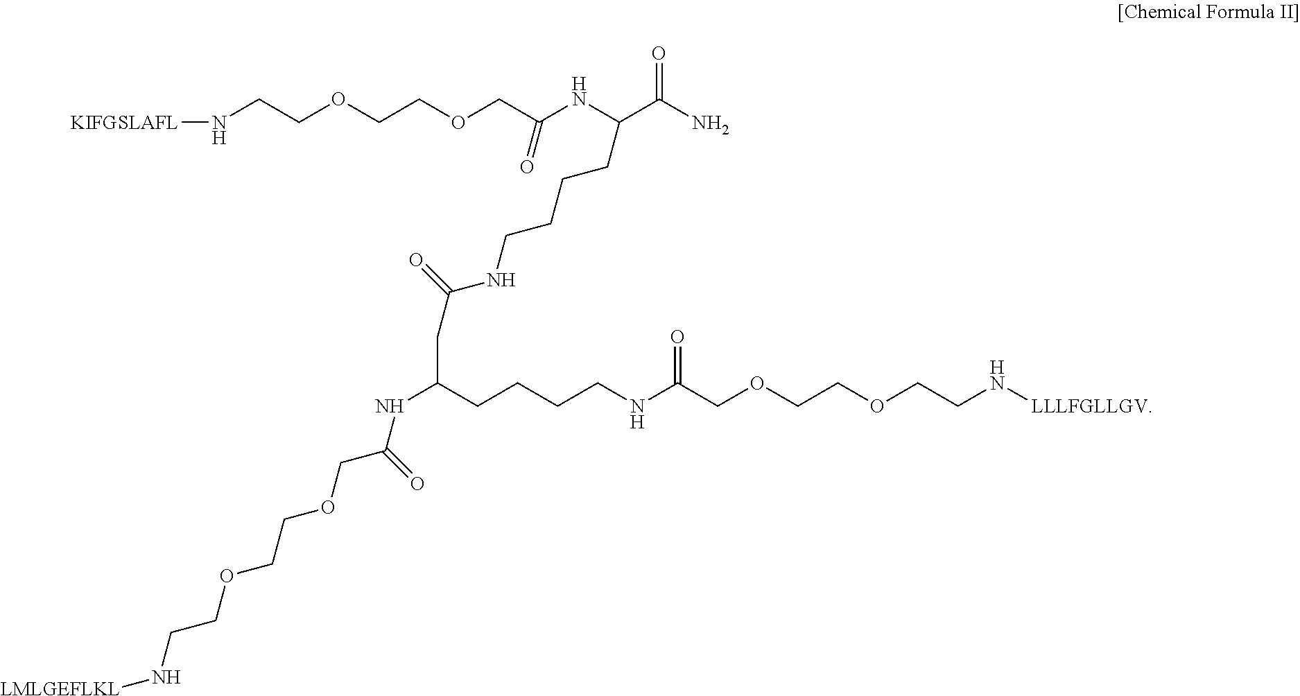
N(CCOCCOCC(NC(C(N)=O)CCCCNC(CC(CCCCNC(COCCOCCN[LLLFGLLGV])=O)NC(COCCOCCN[LMLGEFLKL])=O)=O)=O)[KIFGSLAFL]
